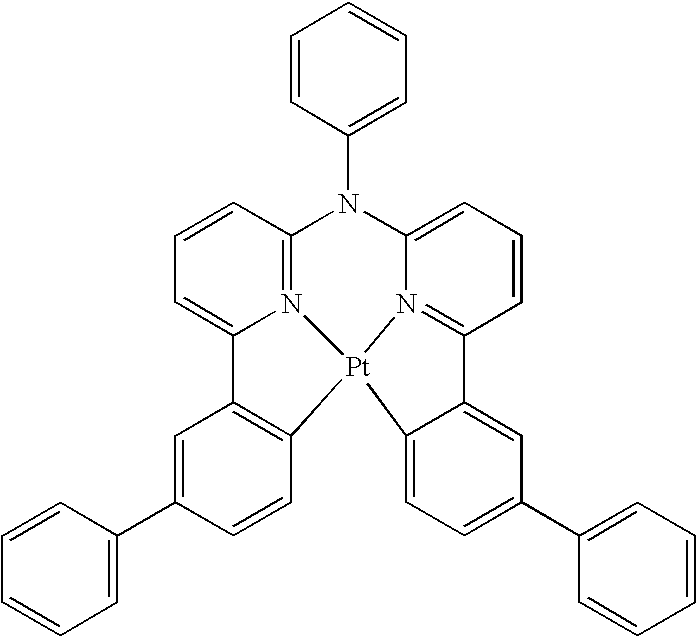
C1=CC2=N3C(=C1)C1=C(C=CC(C4=CC=CC=C4)=C1)[Pt]31N3=C(C=CC=C3N2C2=CC=CC=C2)C2=CC(C3=CC=CC=C3)=CC=C21
